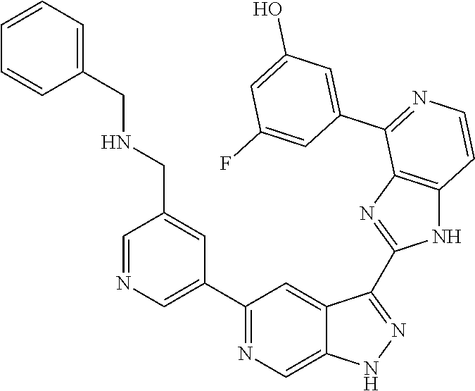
C1(C2=CN=CC(CNCC3=CC=CC=C3)=C2)=NC=C2C(=C1)C(C1=NC3=C(N1)C=CN=C3C1=CC(O)=CC(F)=C1)=NN2
